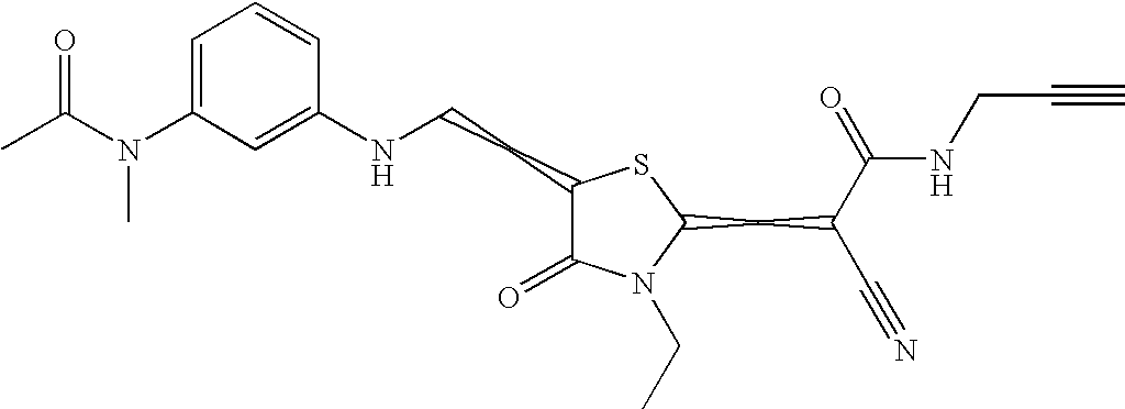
C1=C(N(C(C)=O)C)C=C(NCCC2C(=O)N(CC)C(CC(C#N)C(=O)NCC#C)S2)C=C1
